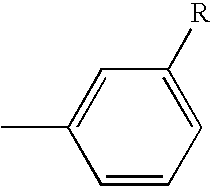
C1=CC=C([R])C=C1C
